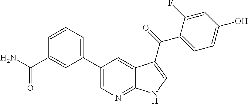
C1(C2=CC=CC(C(N)=O)=C2)=CN=C2C(=C1)C(C(=O)C1=CC=C(O)C=C1F)=CN2
